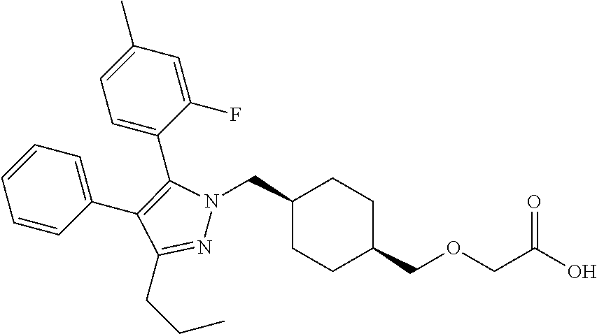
C1(CN2N=C(CCC)C(C3=CC=CC=C3)=C2C2=CC=C(C)C=C2F)CCC(COCC(O)=O)CC1
